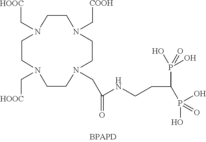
N1(C[HOOC])CCN(C[HOOC])CCN(C[COOH])CCN(CC(=O)NCCC(P(=O)(O)O)P(O)(O)=O)CC1
